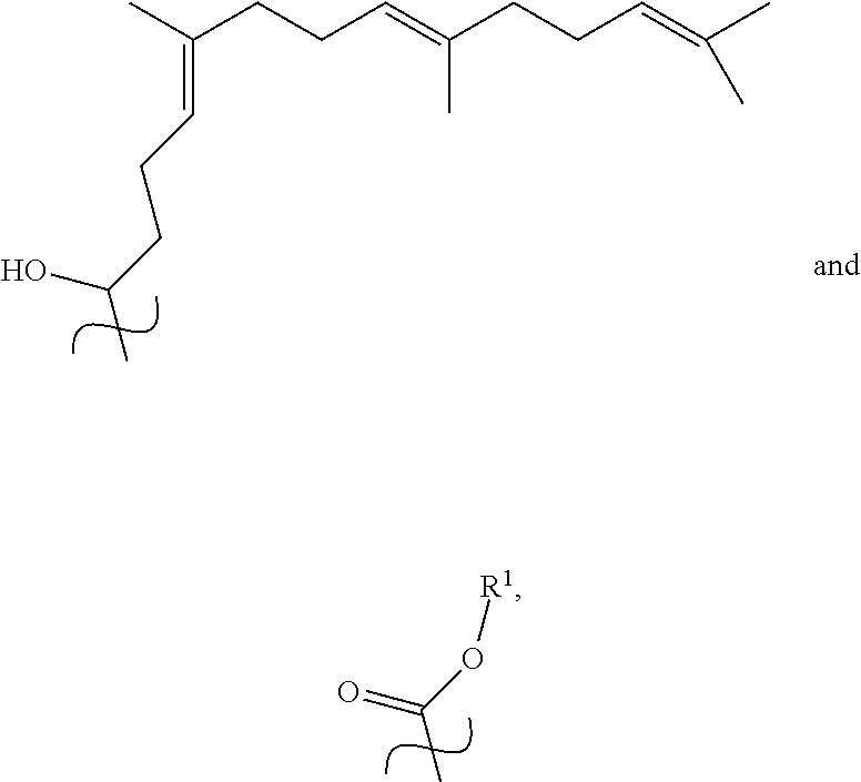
CC(CCC=C(CCC=C(C)C)C)=CCCC(C)O.O(C(C)=O)[R1]
